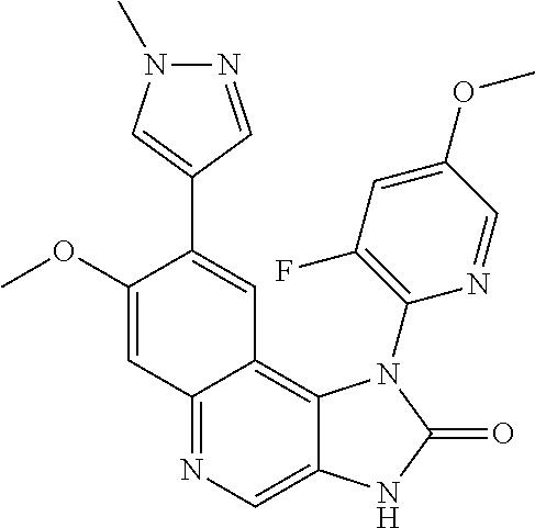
N1=CC(C2=CC3=C4C(=CN=C3C=C2OC)NC(=O)N4C2=C(F)C=C(OC)C=N2)=CN1C
